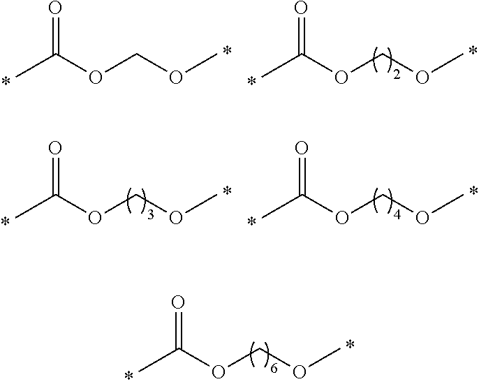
C(OC)OC(C)=O.C(OC)OC(C)=O.C(OC)OC(C)=O.C(OC)OC(C)=O.C(OC)OC(C)=O
